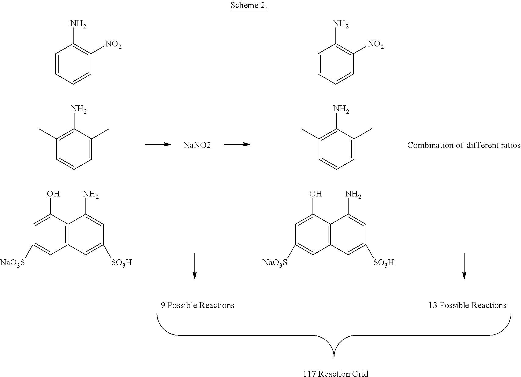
C1=CC=CC([NO2])=C1N.C1(C)=CC=CC(C)=C1N.C12=C(C=C([NaO3S])C=C1O)C=C([SO3H])C=C2N.C1=CC=CC([NO2])=C1N.C1(C)=CC=CC(C)=C1N.C12=C(C=C([NaO3S])C=C1O)C=C([SO3H])C=C2N.[NaNO2].[Combination of different ratios].[9 Possible Reactions].[13 Possible Reactions].[117 Reaction Grid]
